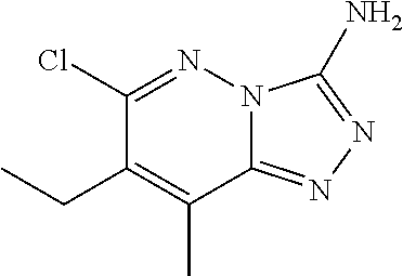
C12=NN=C(N)N1N=C(Cl)C(CC)=C2C
